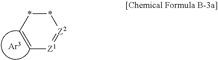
C1=C[Z1]=[Z2]**1
